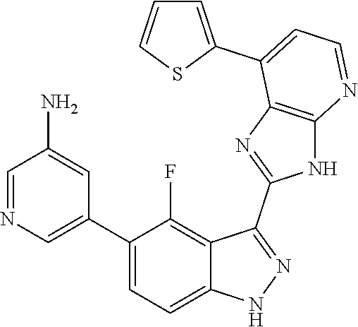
C1=NC=C(C2=CC=C3C(=C2F)C(C2=NC4=C(N2)N=CC=C4C2=CC=CS2)=NN3)C=C1N
